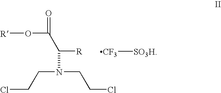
[R]OC(=O)C([R])N(CCCl)CCCl.[CF3][SO3H]
